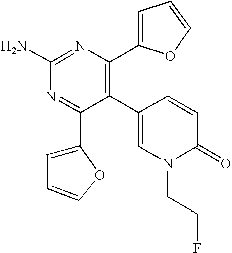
C1(N)=NC(C2=CC=CO2)=C(C2=CN(CCF)C(=O)C=C2)C(C2=CC=CO2)=N1
